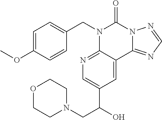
C1=C(OC)C=CC(CN2C3=NC=C(C(O)CN4CCOCC4)C=C3C3=NC=NN3C2=O)=C1
